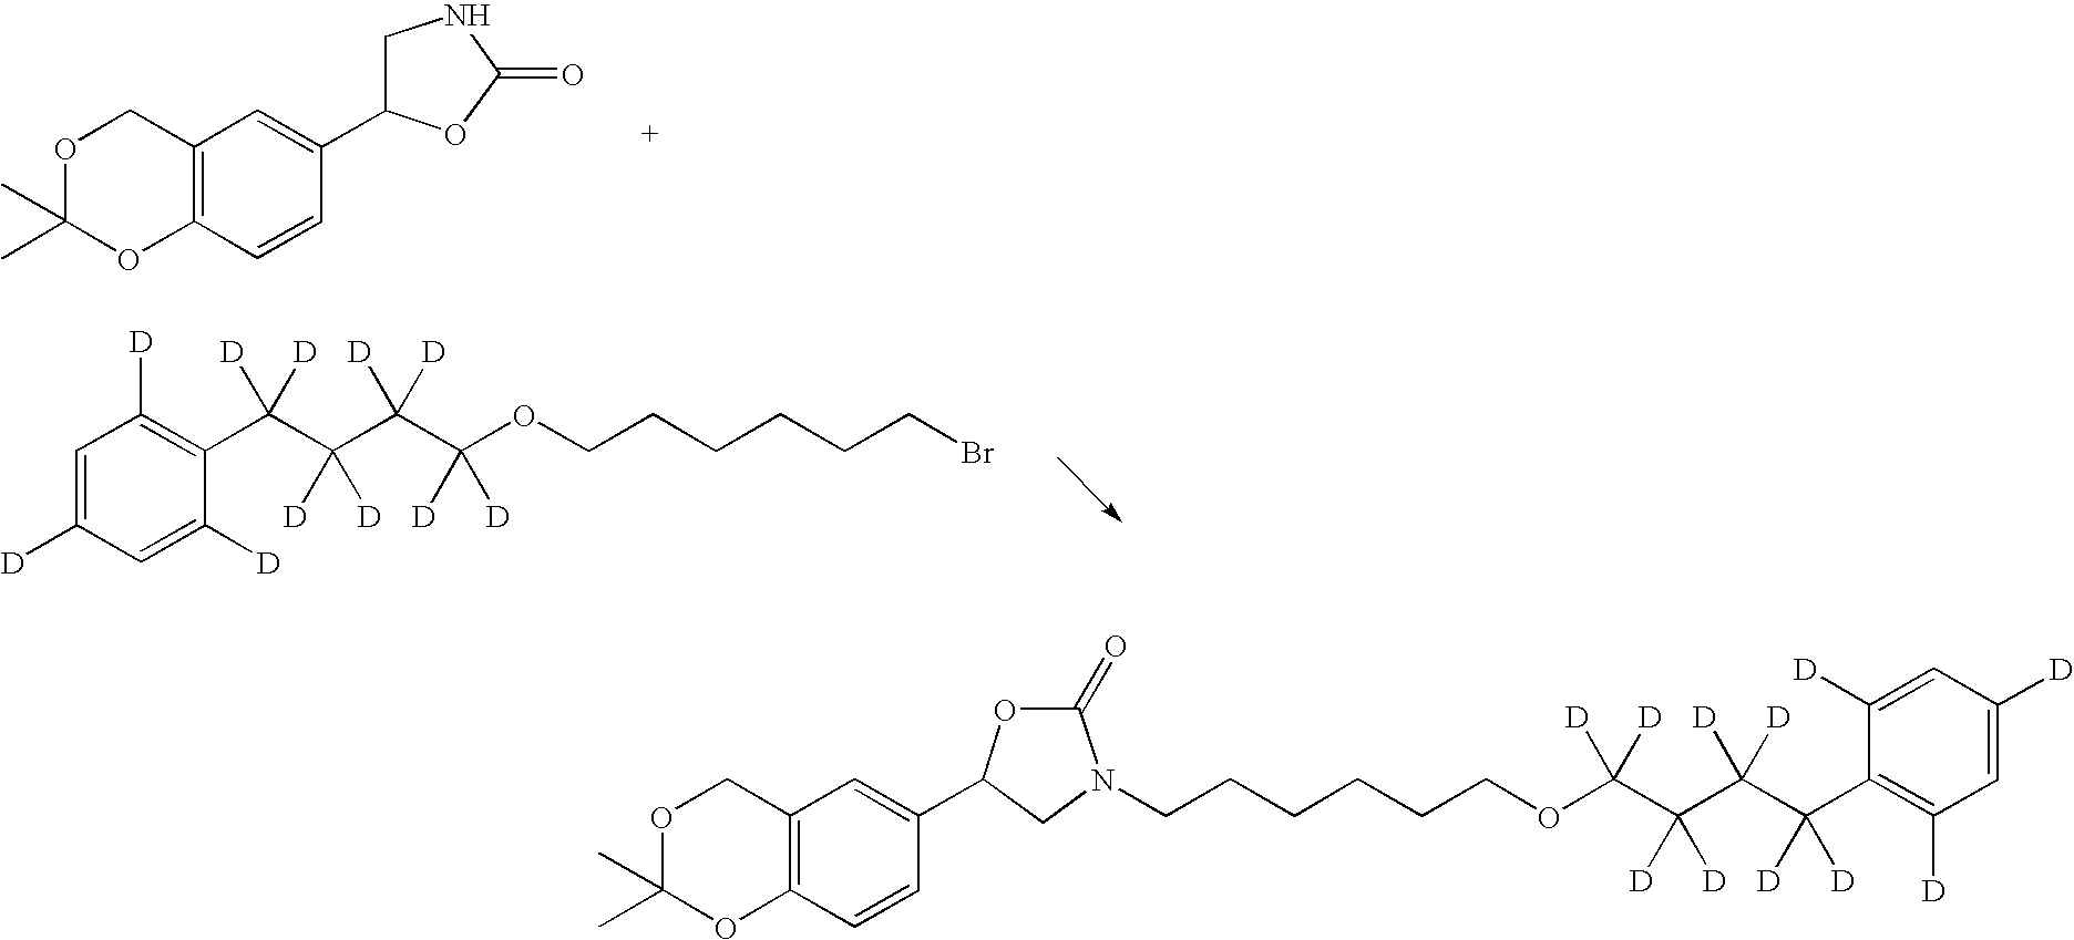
O1C(C)(C)OC2=C(C1)C=C(C1CNC(=O)O1)C=C2.C1=C([D])C=C([D])C(C(C(C(C(OCCCCCCBr)([D])[D])([D])[D])([D])[D])([D])[D])=C1[D].O1C(C)(C)OC2=C(C1)C=C(C1OC(=O)N(CCCCCCOC(C(C(C(C3=C([D])C=C([D])C=C3[D])([D])[D])([D])[D])([D])[D])([D])[D])C1)C=C2
